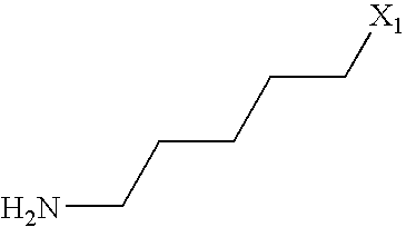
NCCCCC[X1]
